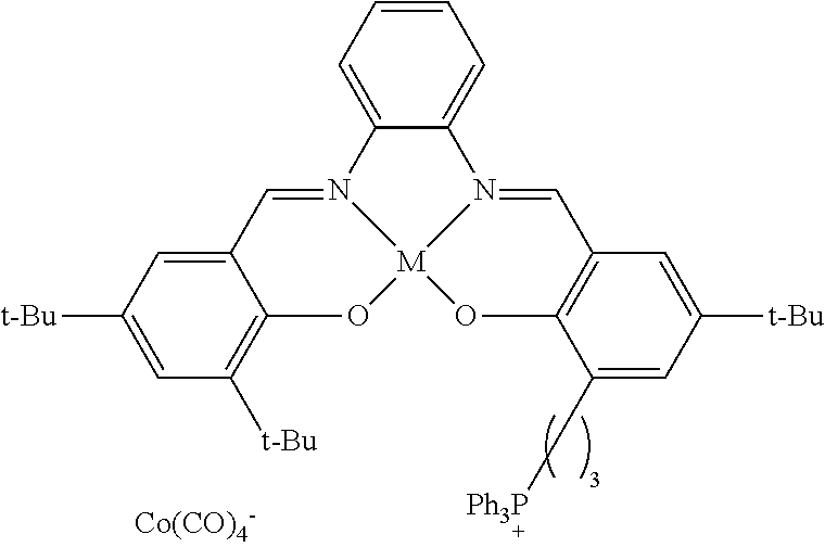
[Co(CO)4-].C12=CC=CC=C1N1=CC3=C(O[M]14OC1=C([t-Bu])C=C([t-Bu])C=C1C=N24)C(C[Ph3P])=CC([t-Bu])=C3
